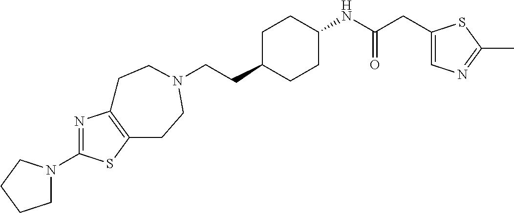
C(CC1CCC(NC(CC2=CN=C(C)S2)=O)CC1)N1CCC2=C(N=C(N3CCCC3)S2)CC1
